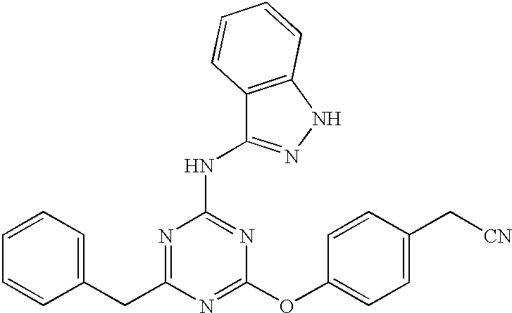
C(C1=NC(NC2=NNC3=C2C=CC=C3)=NC(OC2=CC=C(C[CN])C=C2)=N1)C1=CC=CC=C1
